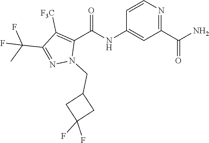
C1=CN=C(C(N)=O)C=C1NC(C1=C([F3C])C(C(C)(F)F)=NN1CC1CC(F)(F)C1)=O
